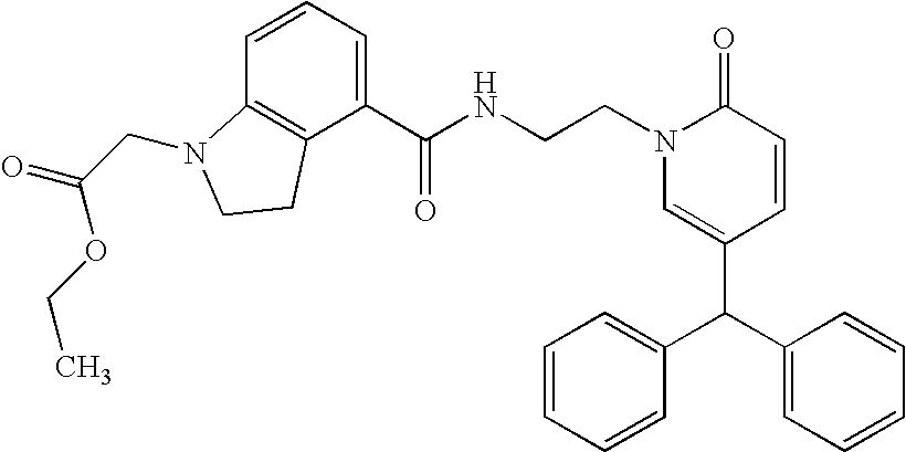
N(CCN1C=C(C(C2=CC=CC=C2)C2=CC=CC=C2)C=CC1=O)C(=O)C1=CC=CC2=C1CCN2CC(=O)OCC
